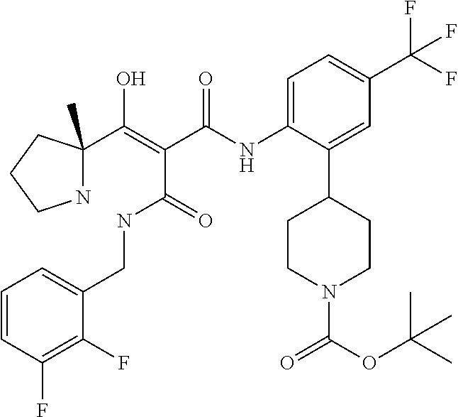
C1(C(=C(C(NCC2=CC=CC(F)=C2F)=O)C(NC2=CC=C(C(F)(F)F)C=C2C2CCN(C(OC(C)(C)C)=O)CC2)=O)O)(C)NCCC1
